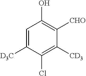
C1=C([D3C])C(Cl)=C([CD3])C([CHO])=C1O
